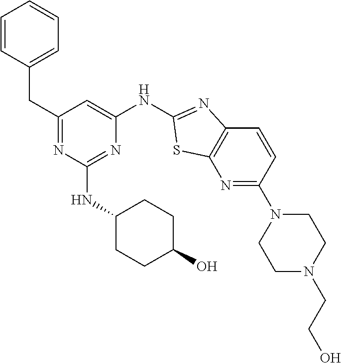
C1(CC2=CC=CC=C2)=NC(NC2CCC(O)CC2)=NC(NC2=NC3=C(N=C(N4CCN(CCO)CC4)C=C3)S2)=C1
